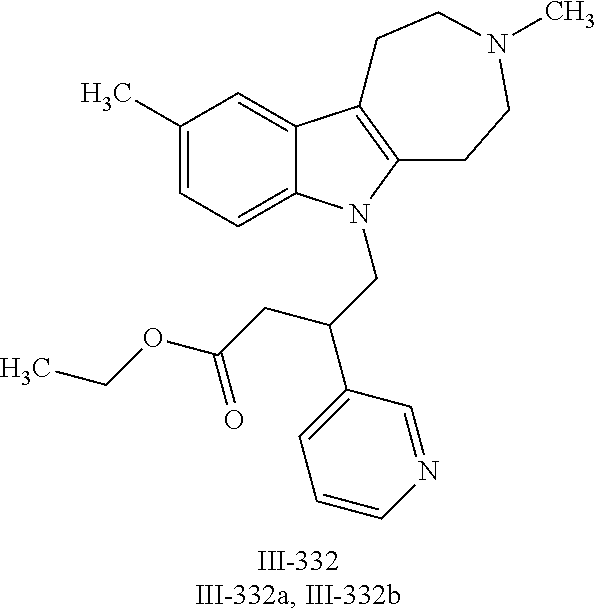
C12=CC(C)=CC=C1N(CC(C1=CC=CN=C1)CC(OCC)=O)C1=C2CCN(C)CC1
